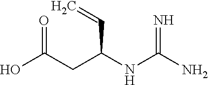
OC(=O)CC(C=C)NC(=N)N
